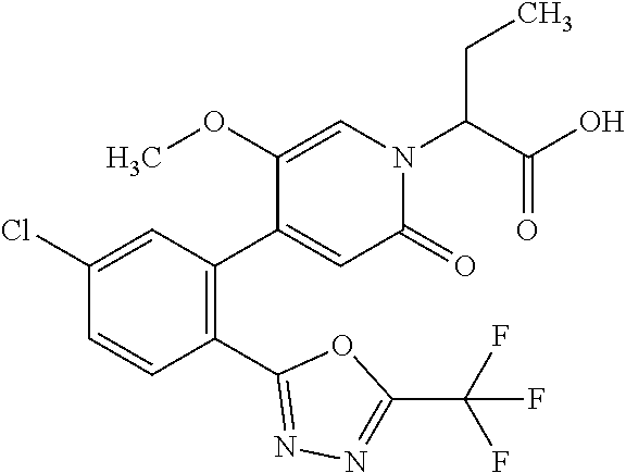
C1(Cl)=CC(C2=CC(=O)N(C(C(O)=O)CC)C=C2OC)=C(C2=NN=C(C(F)(F)F)O2)C=C1
